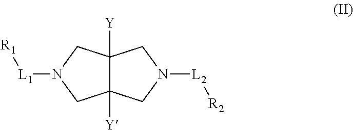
C12([Y])C([Y])(CN([L1][R1])C1)CN([L2][R2])C2
